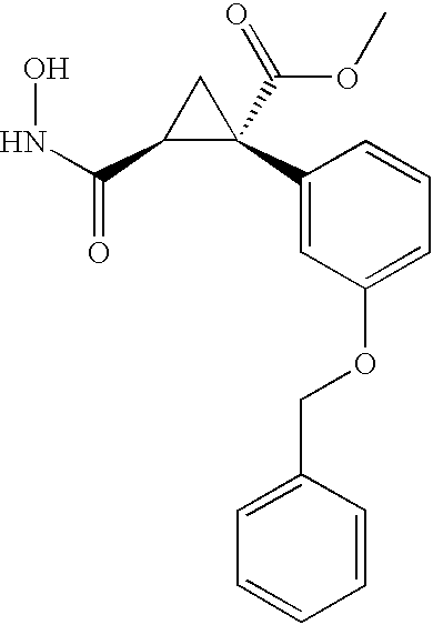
N(C(C1C(C2=CC(OCC3=CC=CC=C3)=CC=C2)(C(OC)=O)C1)=O)O
